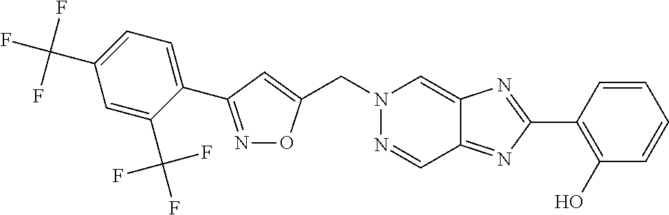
C(N1N=CC2=NC(C3=C(O)C=CC=C3)=NC2=C1)C1=CC(C2=CC=C(C(F)(F)F)C=C2C(F)(F)F)=NO1
